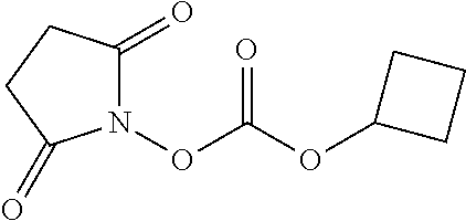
N1(OC(OC2CCC2)=O)C(=O)CCC1=O
